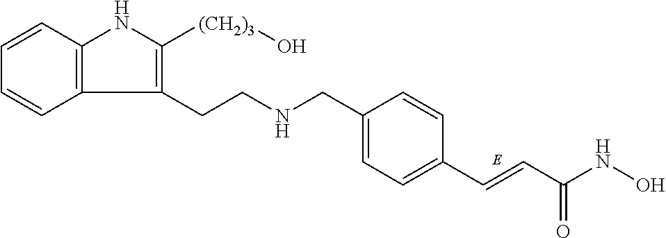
C(C1=CC=C(C=CC(NO)=O)C=C1)NCCC1=C([(CH2)3]O)NC2=C1C=CC=C2
